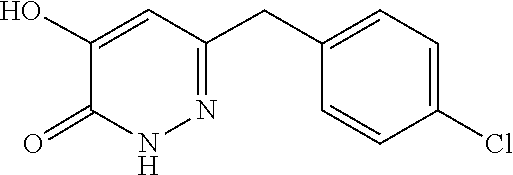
C1(CC2=CC=C(Cl)C=C2)=NNC(=O)C(O)=C1
